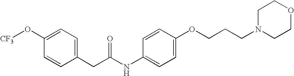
C1(O[CF3])=CC=C(CC(NC2=CC=C(OCCCN3CCOCC3)C=C2)=O)C=C1
